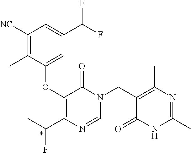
C1=NC(C(C)F)=C(OC2=CC(C(F)F)=CC([NC])=C2C)C(=O)N1CC1=C(C)N=C(C)NC1=O
